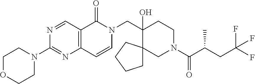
C12=C(C(=O)N(CC3(O)C4(CN(C(=O)C(CC(F)(F)F)C)CC3)CCCC4)C=C1)C=NC(N1CCOCC1)=N2
